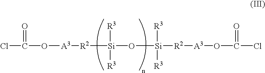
ClC(=O)O[A3][R2][Si](O[Si]([R3])([R3])[R2][A3]OC(=O)Cl)([R3])[R3]
